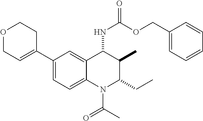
C1(C2=CCOCC2)=CC=C2C(=C1)C(NC(=O)OCC1=CC=CC=C1)C(C)C(CC)N2C(=O)C
